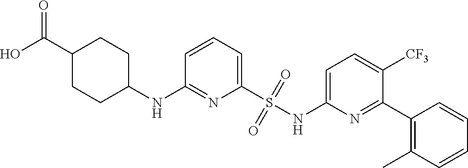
N(C1CCC(C(O)=O)CC1)C1=NC(S(NC2=CC=C([CF3])C(C3=C(C)C=CC=C3)=N2)(=O)=O)=CC=C1
